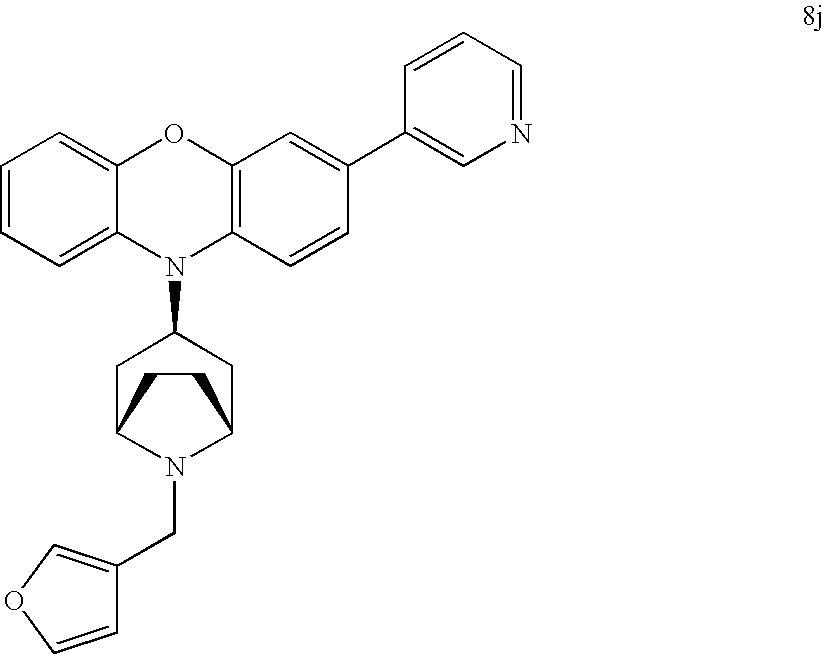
C1=CC=C2C(=C1)OC1=C(N2C2CC3N(CC4=COC=C4)C(C2)CC3)C=CC(C2=CN=CC=C2)=C1
